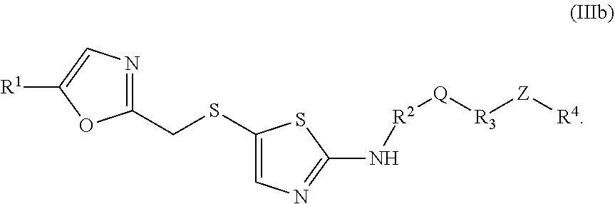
C1(SCC2=NC=C([R1])O2)=CN=C(N[R2][Q][R3][Z][R4])S1
